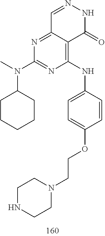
C1=NNC(=O)C2=C(NC3=CC=C(OCCN4CCNCC4)C=C3)N=C(N(C)C3CCCCC3)N=C12
